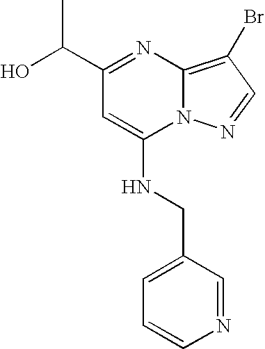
C1=CN=CC(CNC2=CC(C(O)C)=NC3=C(Br)C=NN23)=C1
